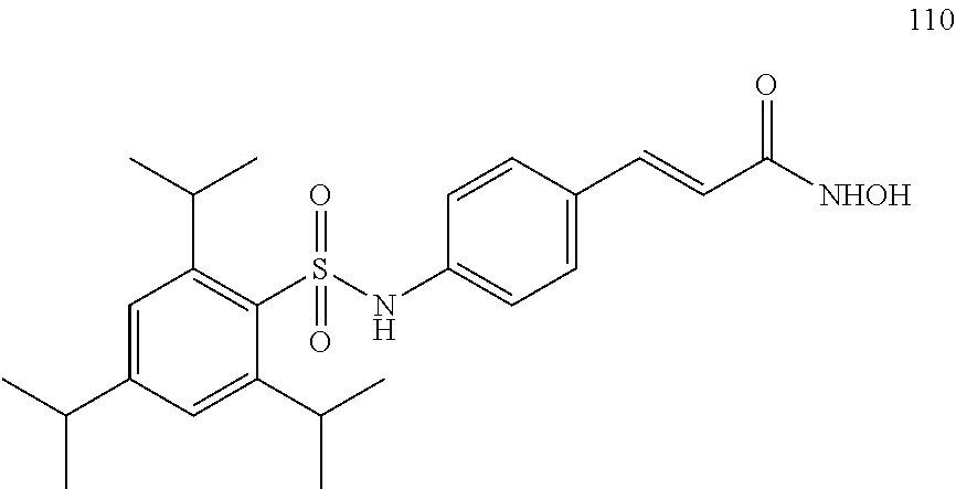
S(=O)(NC1=CC=C(C=CC([NHOH])=O)C=C1)(=O)C1=C(C(C)C)C=C(C(C)C)C=C1C(C)C
